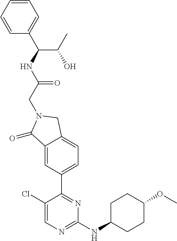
C1(Cl)=CN=C(NC2CCC(OC)CC2)N=C1C1=CC=C2C(=C1)C(=O)N(CC(NC(C1=CC=CC=C1)C(O)C)=O)C2
